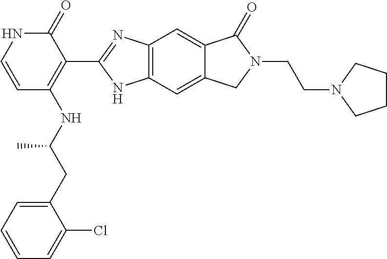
C12=C(C=C3C(=C1)C(=O)N(CCN1CCCC1)C3)NC(C1=C(NC(C)CC3=CC=CC=C3Cl)C=CNC1=O)=N2
